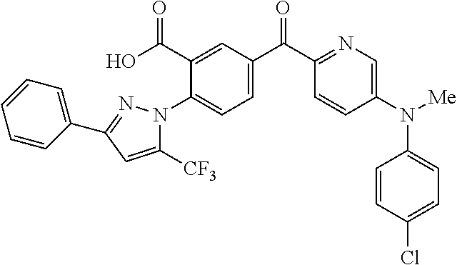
C1(N2N=C(C3=CC=CC=C3)C=C2[CF3])=CC=C(C(C2=NC=C(N(C3=CC=C(Cl)C=C3)[Me])C=C2)=O)C=C1C(O)=O
